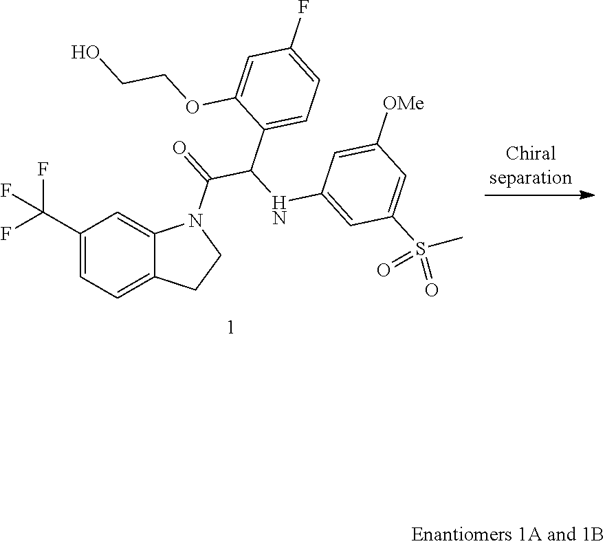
C1(C(F)(F)F)=CC=C2C(=C1)N(C(=O)C(C1=CC=C(F)C=C1OCCO)NC1=CC(S(=O)(C)=O)=CC([OMe])=C1)CC2
